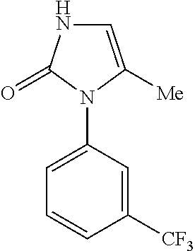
C1=C([Me])N(C2=CC=CC([CF3])=C2)C(=O)N1
